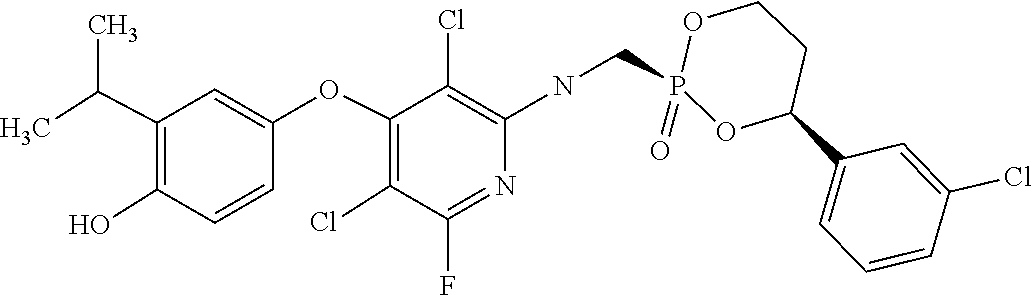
C1=C(C2CCOP(=O)(CNC3=C(Cl)C(OC4=CC(C(C)C)=C(O)C=C4)=C(Cl)C(F)=N3)O2)C=C(Cl)C=C1
